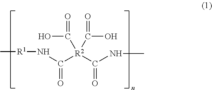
C[R1]NC(=O)[R2](C(=O)NC)(C(O)=O)C(O)=O
